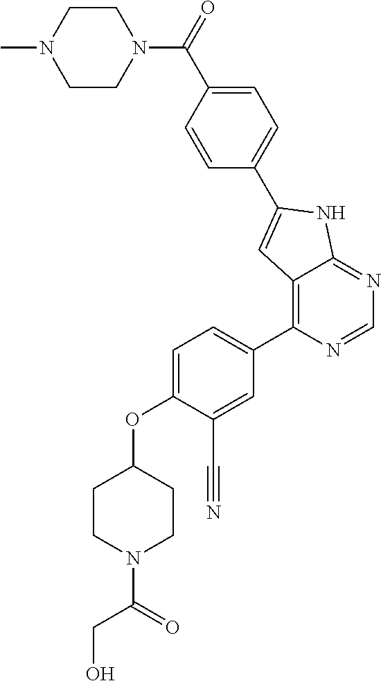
O(C1=CC=C(C2=C3C(=NC=N2)NC(C2=CC=C(C(=O)N4CCN(C)CC4)C=C2)=C3)C=C1C#N)C1CCN(C(CO)=O)CC1
